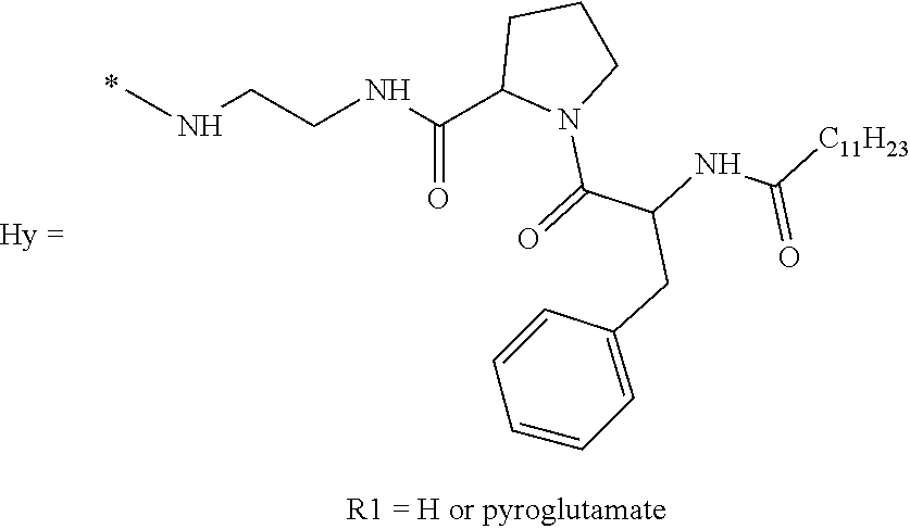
N(CCNC(C1N(C(C(NC([C11H23])=O)CC2=CC=CC=C2)=O)CCC1)=O)C
